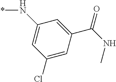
C1(N*)=CC(Cl)=CC(C(=O)NC)=C1
